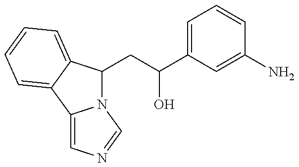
N12C(CC(C3=CC=CC(N)=C3)O)C3=CC=CC=C3C1=CN=C2
